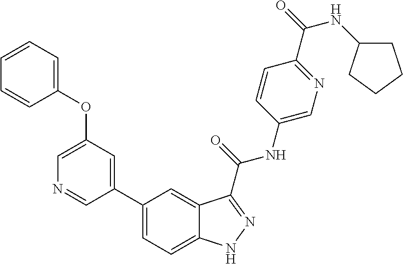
C1(OC2=CC=CC=C2)=CN=CC(C2=CC=C3C(=C2)C(C(NC2=CN=C(C(=O)NC4CCCC4)C=C2)=O)=NN3)=C1
